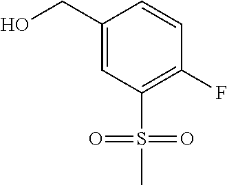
C1=C(CO)C=CC(F)=C1S(C)(=O)=O
